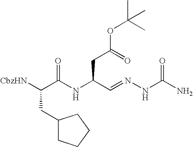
C(C(C=NNC(N)=O)NC(C([CbzHN])CC1CCCC1)=O)C(=O)OC(C)(C)C
